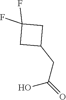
C(C1CC(F)(F)C1)C(O)=O
